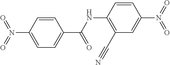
C1(N(=O)=O)=CC=C(C(=O)NC2=C(C#N)C=C(N(=O)=O)C=C2)C=C1
